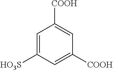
C1=C([HO3S])C=C([COOH])C=C1[COOH]
